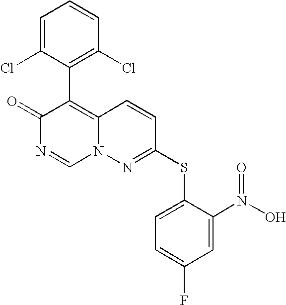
O=C1N=CN2C(=C1C1=C(Cl)C=CC=C1Cl)C=CC(SC1=CC=C(F)C=C1N(O)=O)=N2
